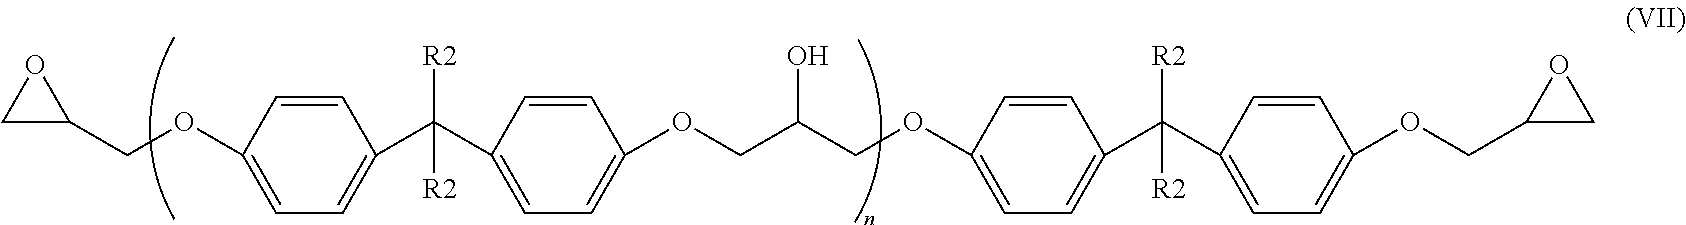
C1=CC(OCC2OC2)=CC=C1C(C1=CC=C(OCC(COC2=CC=C(C(C3=CC=C(OCC4CO4)C=C3)([R2])[R2])C=C2)O)C=C1)([R2])[R2]
